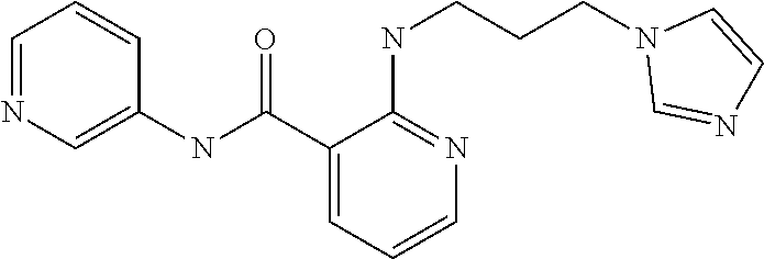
C1=NC=C(NC(C2=CC=CN=C2NCCCN2C=NC=C2)=O)C=C1
